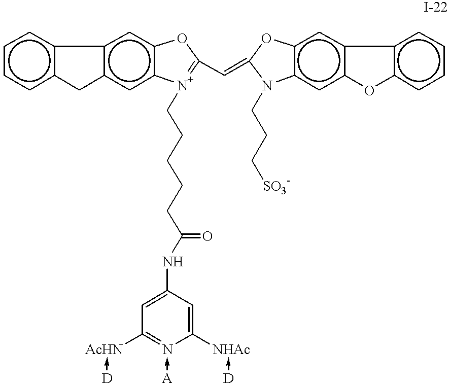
c12cc3c(cc1-c1c(cccc1)C2)OC(C=C1Oc2c(cc4c(c2)-c2c(cccc2)O4)N1CCC[SO3-])=[N+]3CCCCCC(NC1=CC([AcHN]-[D])=[N-](-[A])C([NHAc]-[D])=C1)=O
